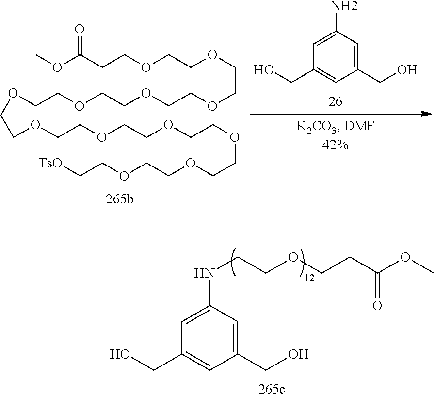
C1(CO)=CC(N)=CC(CO)=C1.COC(=O)CCOCCOCCOCCOCCOCCOCCOCCOCCOCCOCCOCCOCC[TsO].C1(CO)=CC(NCCOCCC(OC)=O)=CC(CO)=C1
